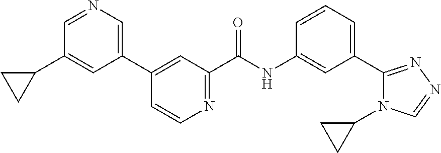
C1(C2=CC(C(NC3=CC(C4=NN=CN4C4CC4)=CC=C3)=O)=NC=C2)=CN=CC(C2CC2)=C1
